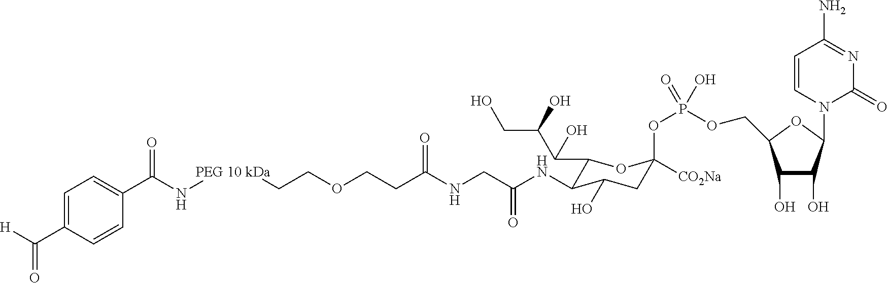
C1(C(N[PEG 10 kDa]CCOCCC(NCC(NC2C(C(C(CO)O)O)OC(OP(OCC3C(O)C(O)C(N4C(=O)N=C(N)C=C4)O3)(O)=O)([CO2Na])CC2O)=O)=O)=O)=CC=C(C(=O)[H])C=C1
